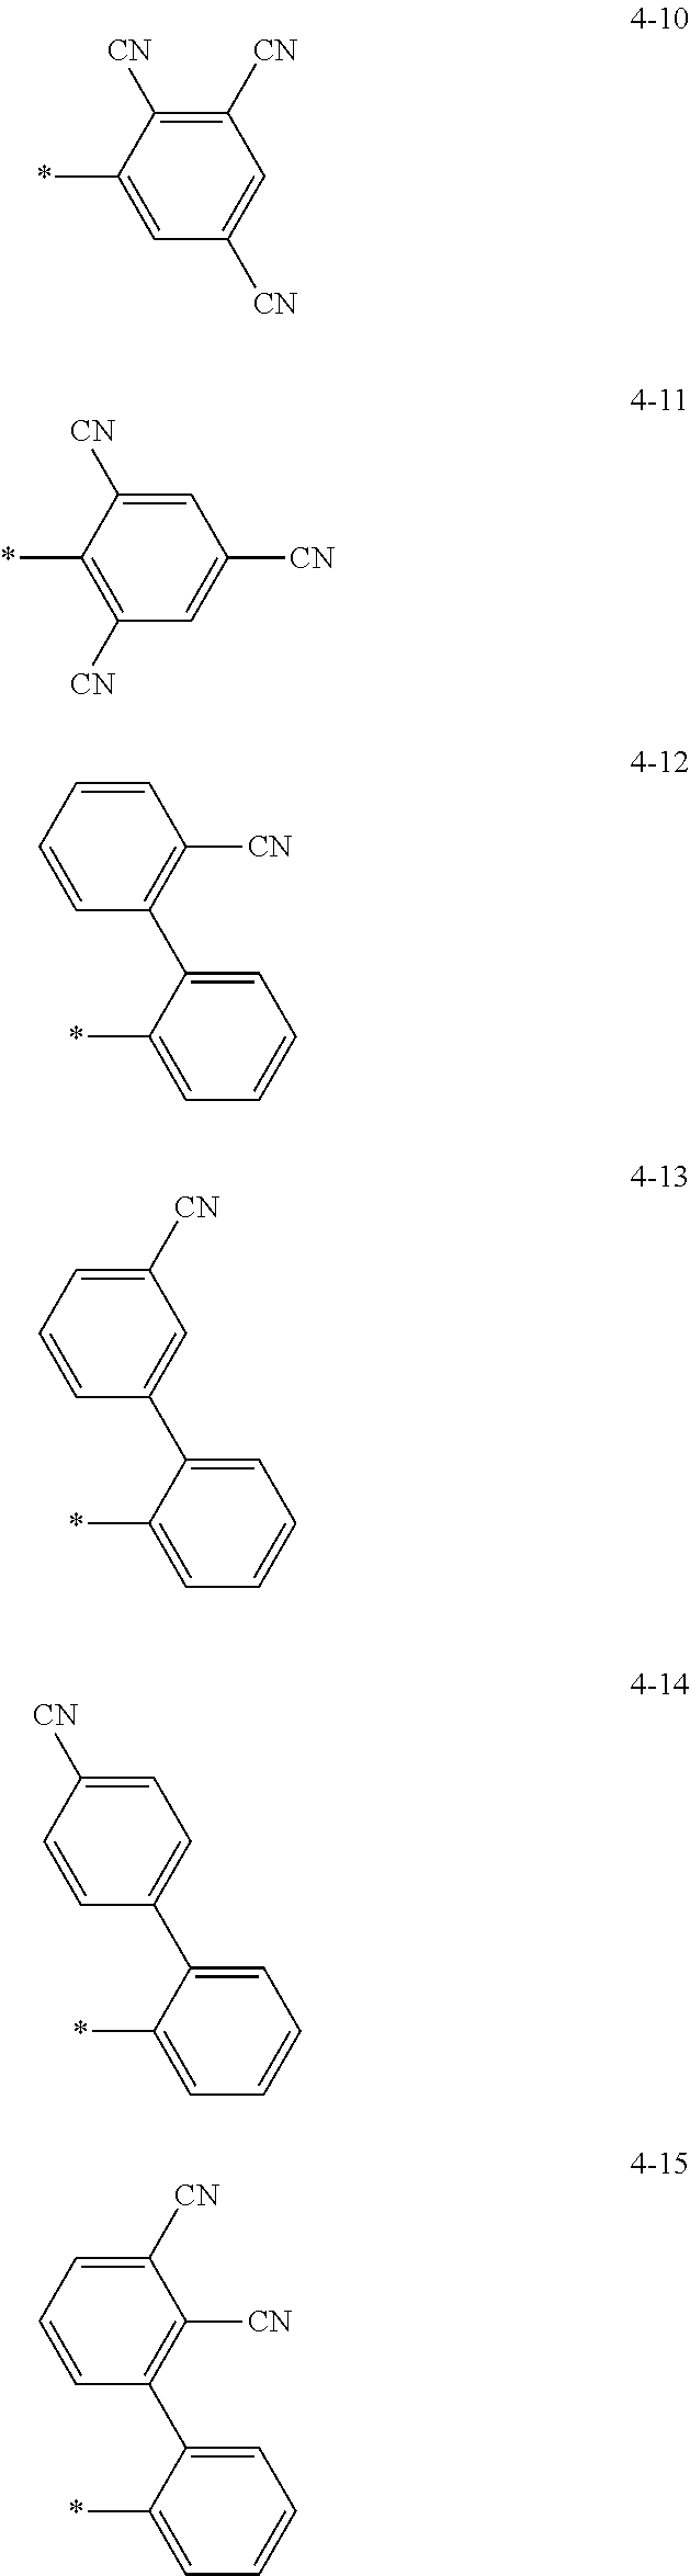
C1(*)=CC([CN])=CC([CN])=C1[CN].C1(*)=C([CN])C=C([CN])C=C1[CN].C1=CC(C2=CC=CC=C2*)=C([CN])C=C1.C1=CC(C2=CC=CC=C2*)=CC([CN])=C1.C1=CC(C2=CC=CC=C2*)=CC=C1[CN].C1=CC(C2=CC=CC=C2*)=C([CN])C([CN])=C1
